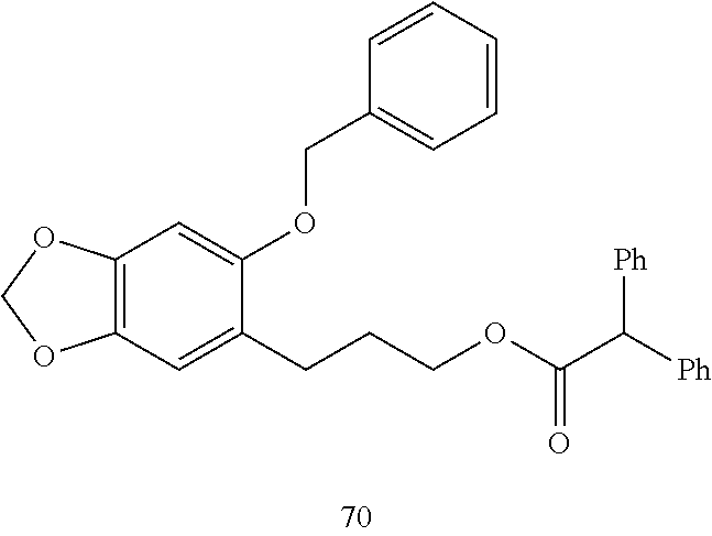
C12=C(OCO1)C=C(OCC1=CC=CC=C1)C(CCCOC(=O)C([Ph])[Ph])=C2
